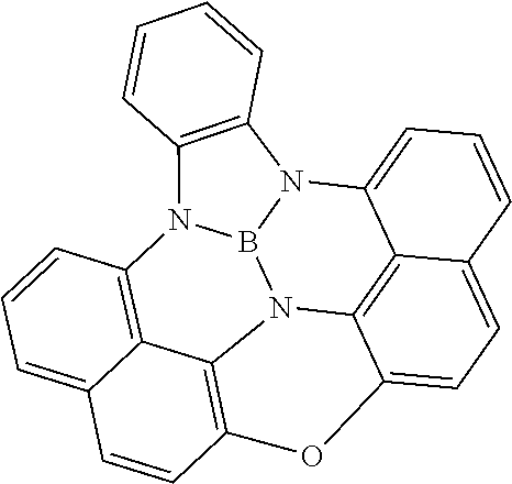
C1=CC2=C(C=C1)N1C3=CC=CC4=CC=C5C(=C34)N3C4=C(O5)C=CC5=CC=CC(=C45)N2B13
